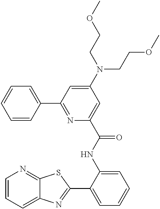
C1=CC=C2C(=N1)SC(C1=CC=CC=C1NC(=O)C1=CC(N(CCOC)CCOC)=CC(C3=CC=CC=C3)=N1)=N2
